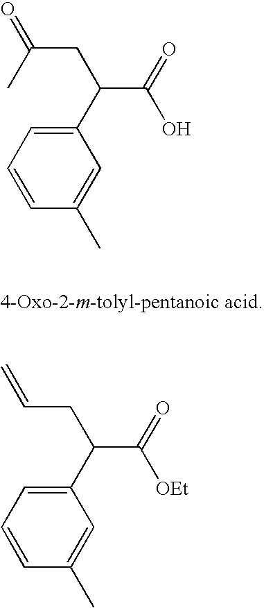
C1(C(CC(=O)C)C(=O)O)=CC=CC(C)=C1.C1(C(CC=C)C(=O)[OEt])=CC=CC(C)=C1
